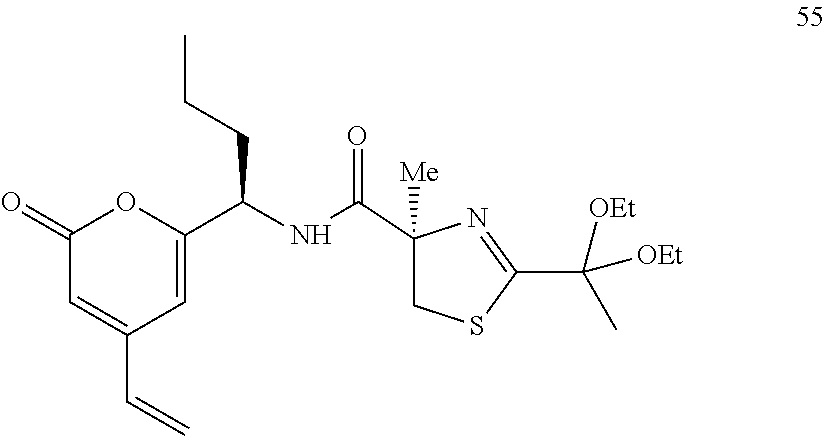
C1(C(C)([OEt])[OEt])=NC([Me])(C(NC(C2=CC(C=C)=CC(=O)O2)CCC)=O)CS1
